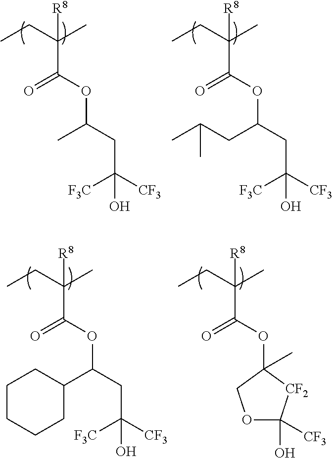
CCC(C)([R8])C(OC(CC([F3C])([CF3])O)C)=O.CCC(C)([R8])C(OC(CC([F3C])([CF3])O)CC(C)C)=O.CCC(C)([R8])C(OC(CC([F3C])([CF3])O)C1CCCCC1)=O.CCC(C)([R8])C(OC1(C)COC(O)([CF3])[CF2]1)=O
